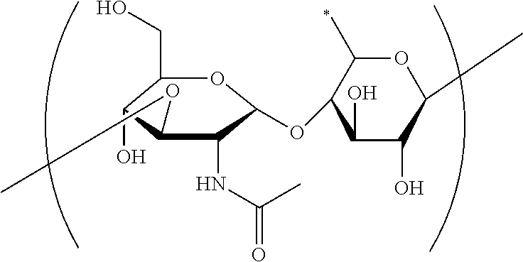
C1(CO)C(O)C(OC)C(NC(C)=O)C(OC2C(O)C(O)C(C)OC2C)O1
